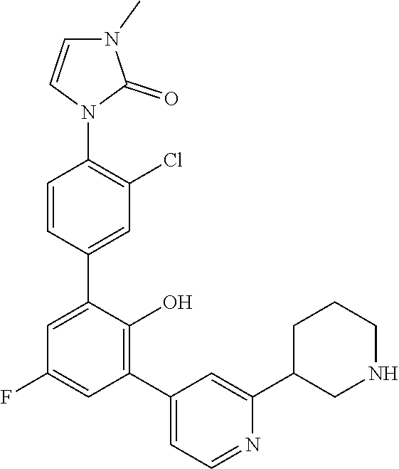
C1NCCCC1C1=CC(C2=C(O)C(C3=CC(Cl)=C(N4C=CN(C)C4=O)C=C3)=CC(F)=C2)=CC=N1
